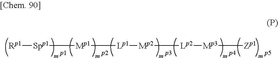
[Rp1][Spp1][Mp1][Lp1][Mp2][Lp2][Mp3][Zp1]
